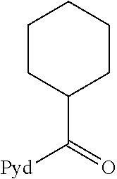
C1(C(=O)[Pyd])CCCCC1
